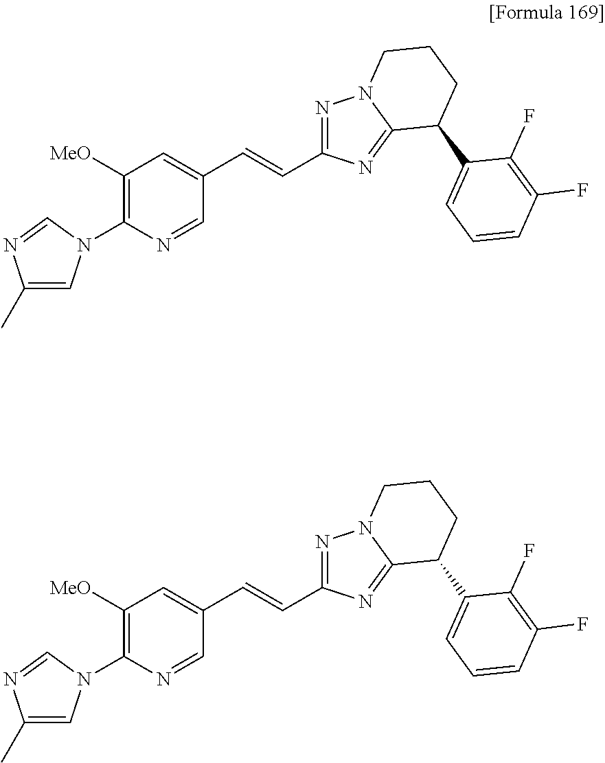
C(=CC1=CC([MeO])=C(N2C=C(C)N=C2)N=C1)C1=NN2C(=N1)C(C1=CC=CC(F)=C1F)CCC2.C(=CC1=CC([MeO])=C(N2C=C(C)N=C2)N=C1)C1=NN2C(=N1)C(C1=CC=CC(F)=C1F)CCC2
